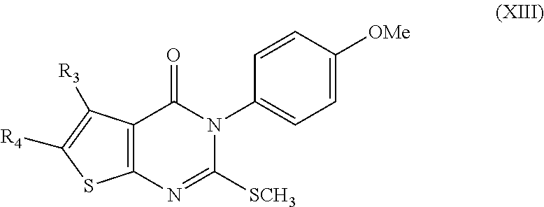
C12=C(N=C([SCH3])N(C3=CC=C([OMe])C=C3)C1=O)SC([R4])=C2[R3]
